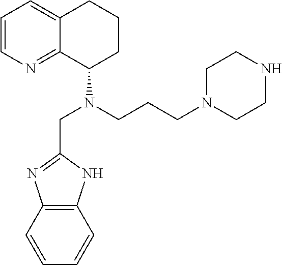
C1=CN=C2C(=C1)CCCC2N(CCCN1CCNCC1)CC1=NC2=C(N1)C=CC=C2
